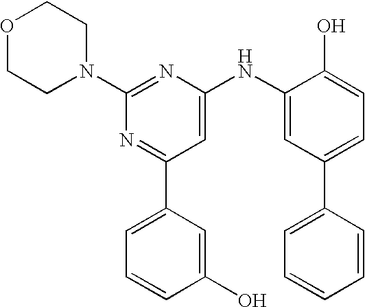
C1(N2CCOCC2)=NC(NC2=CC(C3=CC=CC=C3)=CC=C2O)=CC(C2=CC=CC(O)=C2)=N1
